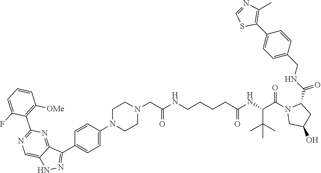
C1=CC([OMe])=C(C2=NC=C3C(=N2)C(C2=CC=C(N4CCN(CC(=O)NCCCCC(=O)NC(C(C)(C)C)C(N5C(C(NCC6=CC=C(C7=C(C)N=CS7)C=C6)=O)CC(O)C5)=O)CC4)C=C2)=NN3)C(F)=C1
